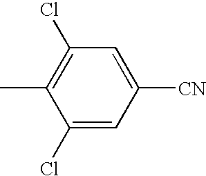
C1(Cl)=CC([CN])=CC(Cl)=C1C
